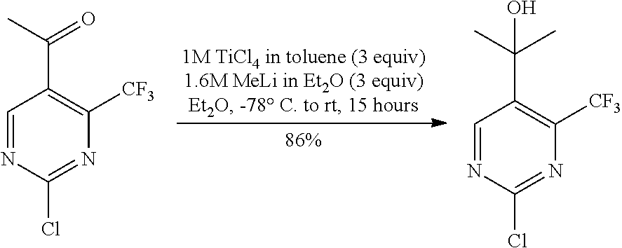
C1=NC(Cl)=NC([CF3])=C1C(C)=O.C1=NC(Cl)=NC([CF3])=C1C(C)(C)O
